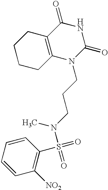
C1CCC2=C(C1)C(=O)NC(=O)N2CCCN(C)S(=O)(=O)C1=C([NO2])C=CC=C1
